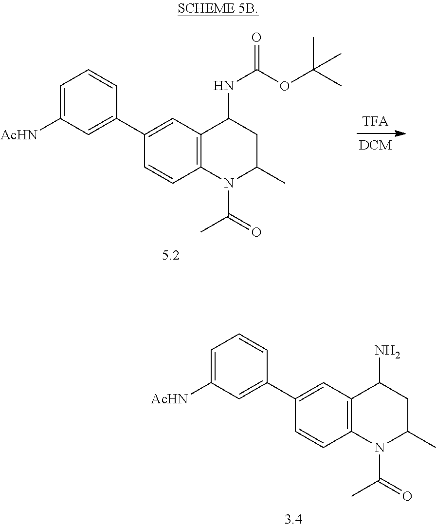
C12=C(N(C(=O)C)C(C)CC1NC(=O)OC(C)(C)C)C=CC(C1=CC([AcHN])=CC=C1)=C2.C12=C(N(C(=O)C)C(C)CC1N)C=CC(C1=CC([AcHN])=CC=C1)=C2
